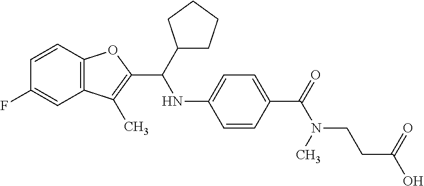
C1=CC2=C(C=C1F)C(C)=C(C(NC1=CC=C(C(N(CCC(O)=O)C)=O)C=C1)C1CCCC1)O2
